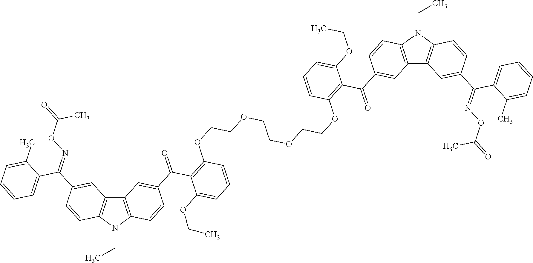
C12=C(N(CC)C3=C1C=C(C(=NOC(C)=O)C1=CC=CC=C1C)C=C3)C=CC(C(=O)C1=C(OCCOCCOCCOC3=C(C(C4=CC5=C(C=C4)N(CC)C4=C5C=C(C(=NOC(C)=O)C5=CC=CC=C5C)C=C4)=O)C(OCC)=CC=C3)C=CC=C1OCC)=C2
